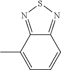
C1=C(C)C2=NSN=C2C=C1
